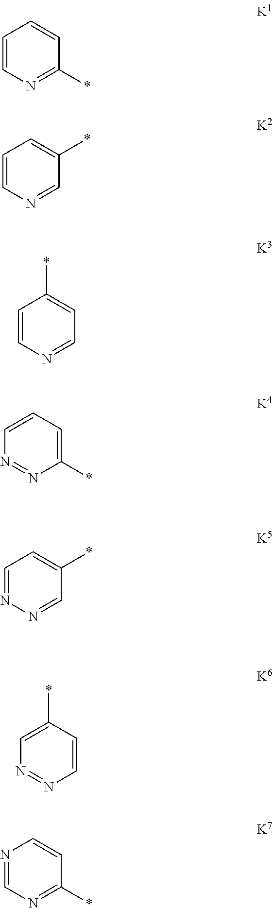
C1=CC(*)=NC=C1.C1=NC=CC=C1*.C1=C(*)C=CN=C1.C1=C(*)N=NC=C1.C1=NN=CC=C1*.C1=NC=CC(*)=N1.C1=C(*)C=CN=N1
